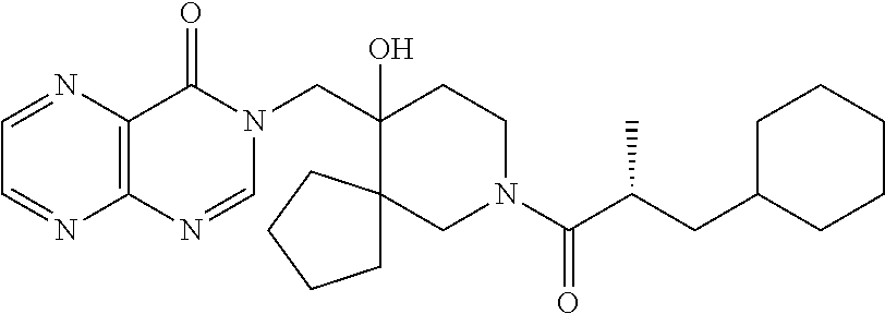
C(C1(O)CCN(C(C(CC2CCCCC2)C)=O)CC12CCCC2)N1C(=O)C2=C(N=C1)N=CC=N2
